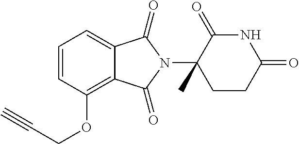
C1=CC(OCC#C)=C2C(=C1)C(=O)N(C1(C)CCC(=O)NC1=O)C2=O
